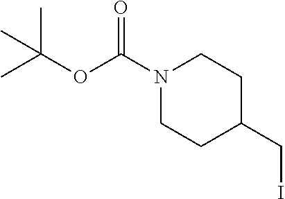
N1(C(OC(C)(C)C)=O)CCC(CI)CC1
